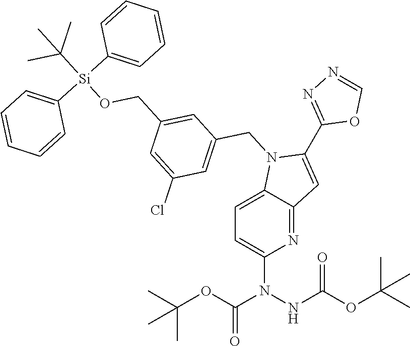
N1=C2C(=CC=C1N(NC(OC(C)(C)C)=O)C(OC(C)(C)C)=O)N(CC1=CC(Cl)=CC(CO[Si](C(C)(C)C)(C3=CC=CC=C3)C3=CC=CC=C3)=C1)C(C1=NN=CO1)=C2
